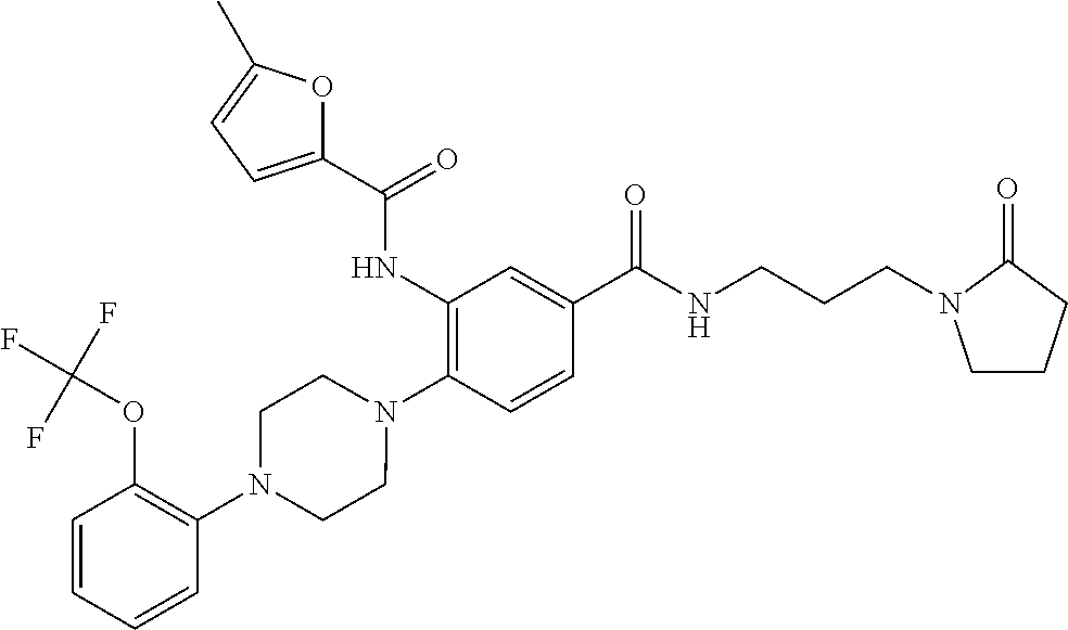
C1(NC(=O)C2=CC=C(C)O2)=C(N2CCN(C3=C(OC(F)(F)F)C=CC=C3)CC2)C=CC(C(=O)NCCCN2CCCC2=O)=C1
